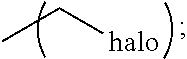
CC[halo]
